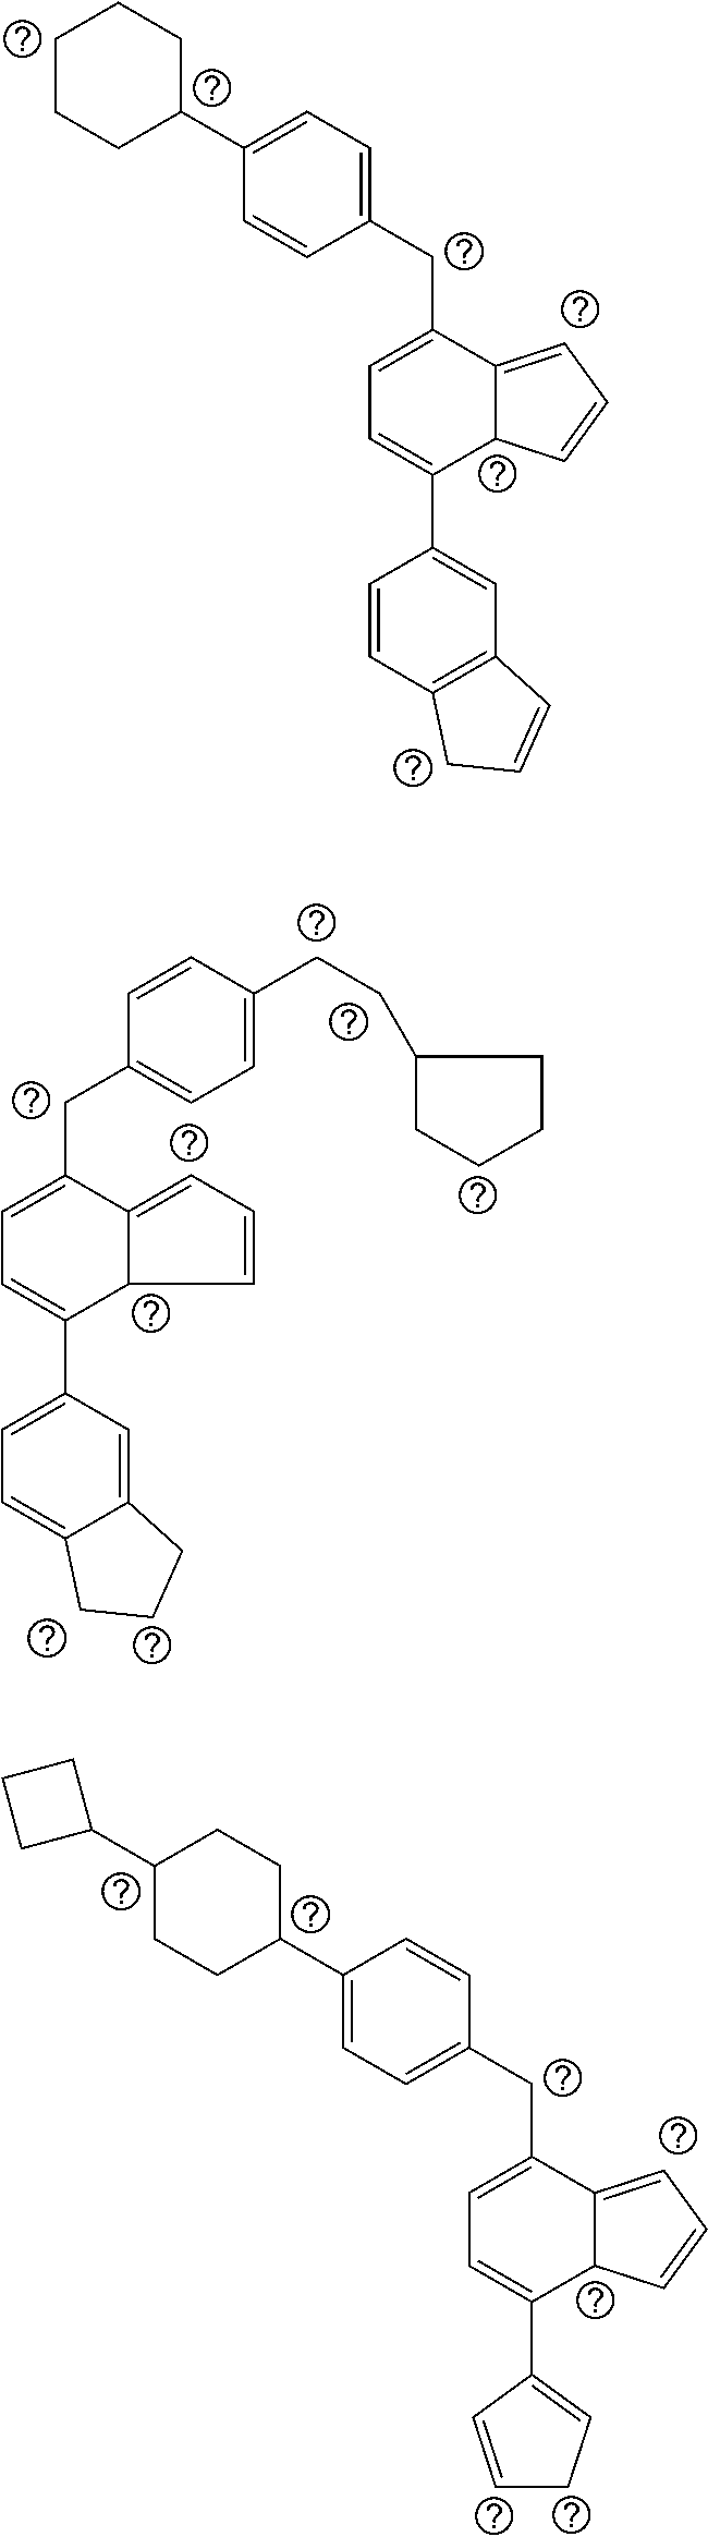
C1C(C2=CC=C(CC3=CC=C(C4=CC5=C(C=C4)CC=C5)C4C3=CC=C4)C=C2)CCCC1.C1=C(CCC2CCCC2)C=CC(CC2=CC=C(C3=CC=C4C(=C3)CCC4)C3C2=CC=C3)=C1.C1C(C2=CC=C(CC3=CC=C(C4=CCC=C4)C4C3=CC=C4)C=C2)CCC(C2CCC2)C1
